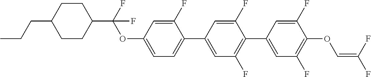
C1CC(C(F)(OC2=CC=C(C3=CC(F)=C(C4=CC(F)=C(OC=C(F)F)C(F)=C4)C(F)=C3)C(F)=C2)F)CCC1CCC
